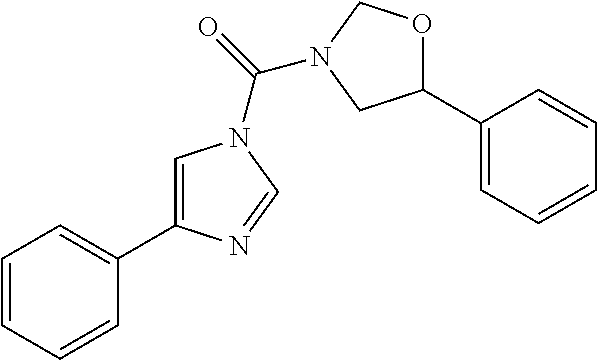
C1=CC=CC(C2=CN(C(=O)N3COC(C4=CC=CC=C4)C3)C=N2)=C1
